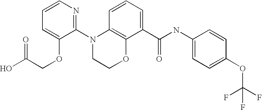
C1(N2CCOC3=C2C=CC=C3C(NC2=CC=C(OC(F)(F)F)C=C2)=O)=NC=CC=C1OCC(O)=O
